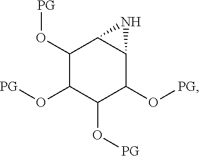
C1(O[PG])C(O[PG])C(O[PG])C(O[PG])C2C1N2
